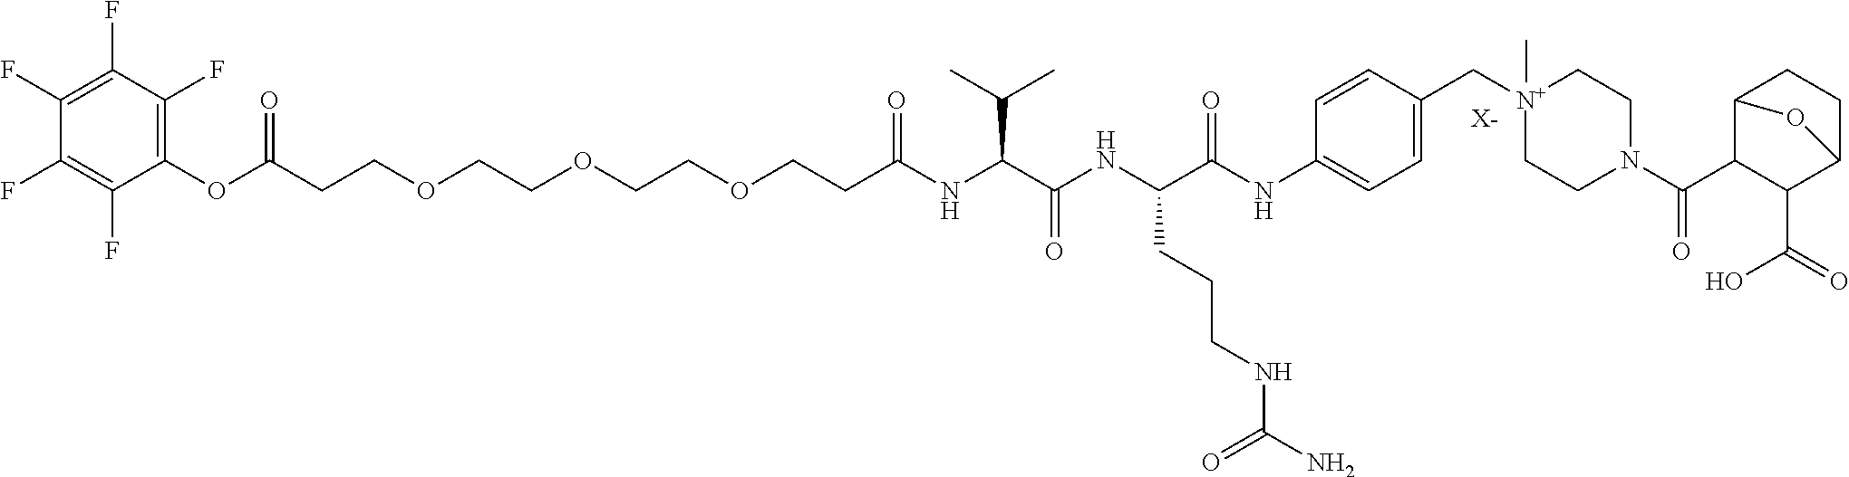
C(COCCOCCOCCC(NC(C(NC(C(NC1=CC=C(C[N+]2(C)CCN(C(C3C(C(=O)O)C4CCC3O4)=O)CC2)C=C1)=O)CCCNC(N)=O)=O)C(C)C)=O)C(OC1=C(F)C(F)=C(F)C(F)=C1F)=O.[X-]
